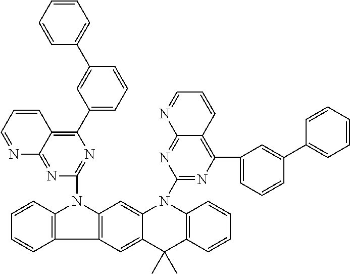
C12=C(C3=C(N1C1=NC(C4=CC=CC(C5=CC=CC=C5)=C4)=C4C(=N1)N=CC=C4)C=C1C(=C3)C(C)(C)C3=C(N1C1=NC(C4=CC=CC(C5=CC=CC=C5)=C4)=C4C(=N1)N=CC=C4)C=CC=C3)C=CC=C2
